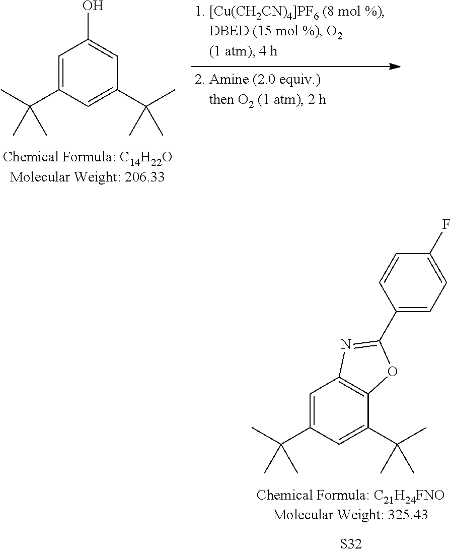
C1=C(C(C)(C)C)C=C(C(C)(C)C)C2=C1N=C(C1=CC=C(F)C=C1)O2.[S32].C1=C(C(C)(C)C)C=C(C(C)(C)C)C=C1O
